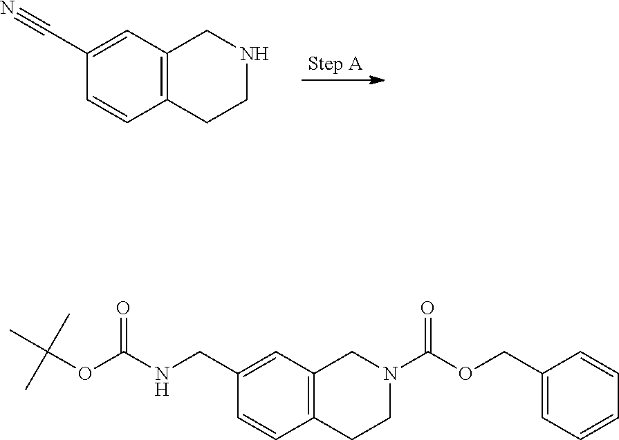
C1(C#N)=CC2=C(C=C1)CCNC2.C1(CNC(OC(C)(C)C)=O)=CC2=C(C=C1)CCN(C(OCC1=CC=CC=C1)=O)C2
